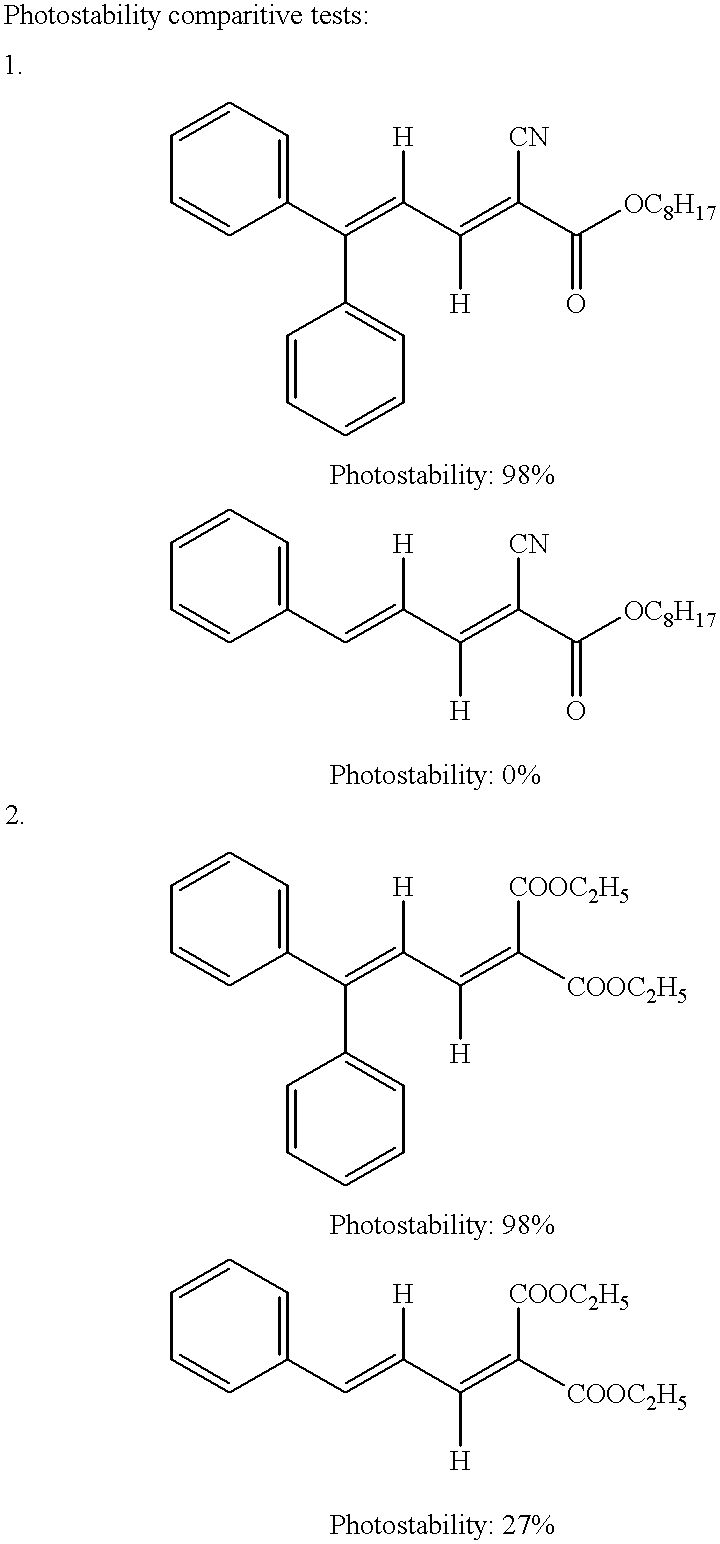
C1(C(=C(C(=C(C([OC8H17])=O)[CN])[H])[H])C2=CC=CC=C2)=CC=CC=C1.C1(C=C(C(=C(C([OC8H17])=O)[CN])[H])[H])=CC=CC=C1.C1(C(=C(C(=C([COOC2H5])[COOC2H5])[H])[H])C2=CC=CC=C2)=CC=CC=C1.C1(C=C(C(=C([COOC2H5])[COOC2H5])[H])[H])=CC=CC=C1
